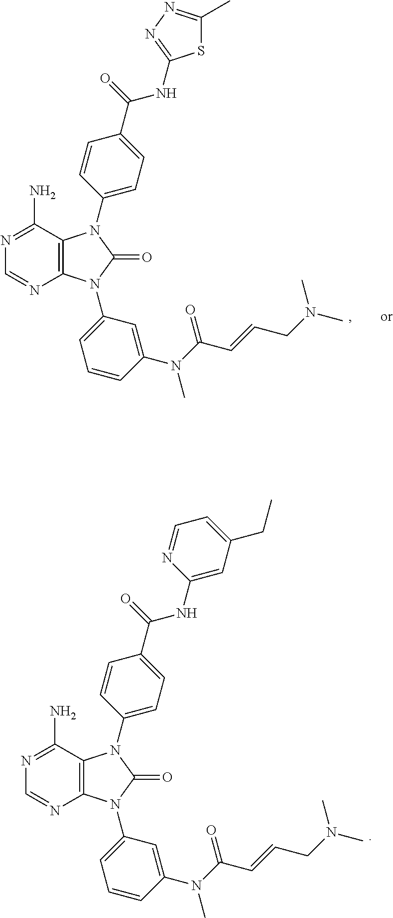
N1=C(N)C2=C(N=C1)N(C1=CC=CC(N(C(C=CCN(C)C)=O)C)=C1)C(=O)N2C1=CC=C(C(=O)NC2=CC(CC)=CC=N2)C=C1.N1=C(N)C2=C(N=C1)N(C1=CC=CC(N(C(C=CCN(C)C)=O)C)=C1)C(=O)N2C1=CC=C(C(=O)NC2=NN=C(C)S2)C=C1
